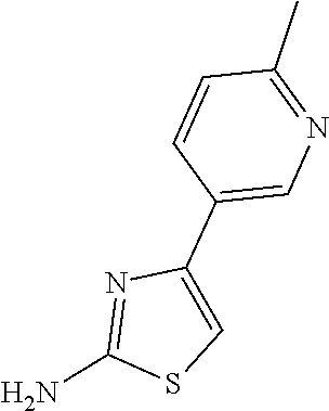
C1=CC(C)=NC=C1C1=CSC(N)=N1
